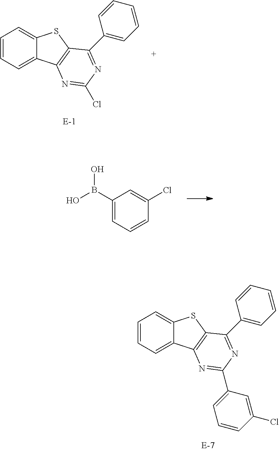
C1=CC=C2C(=C1)SC1=C2N=C(Cl)N=C1C1=CC=CC=C1.C1(B(O)O)=CC=CC(Cl)=C1.C1=CC=C2C(=C1)SC1=C2N=C(C2=CC=CC(Cl)=C2)N=C1C1=CC=CC=C1
